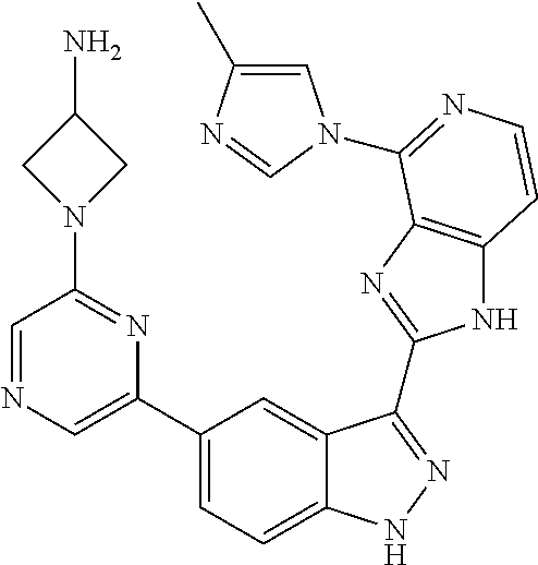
C1(C2=CN=CC(N3CC(N)C3)=N2)=CC=C2C(=C1)C(C1=NC3=C(N1)C=CN=C3N1C=C(C)N=C1)=NN2
